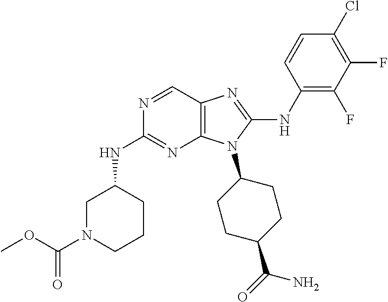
N1=CC2=C(N=C1NC1CN(C(OC)=O)CCC1)N(C1CCC(C(=O)N)CC1)C(NC1=C(F)C(F)=C(Cl)C=C1)=N2
